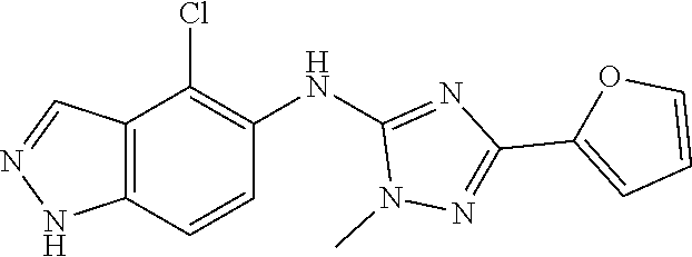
N1(C)N=C(C2=CC=CO2)N=C1NC1=C(Cl)C2=C(NN=C2)C=C1
